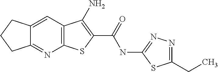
C12=C(C=C3C(=N1)CCC3)C(N)=C(C(=O)NC1=NN=C(CC)S1)S2
